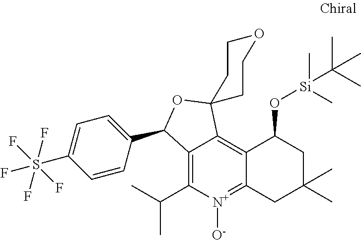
C12=C(C(C)C)[N+]([O-])=C3C(=C1C1(OC2C2=CC=C(S(F)(F)(F)(F)F)C=C2)CCOCC1)C(O[Si](C(C)(C)C)(C)C)CC(C)(C)C3
